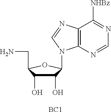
C1(O)C(O)C(CN)OC1N1C2=C(C([NHBz])=NC=N2)N=C1.[BC1]
